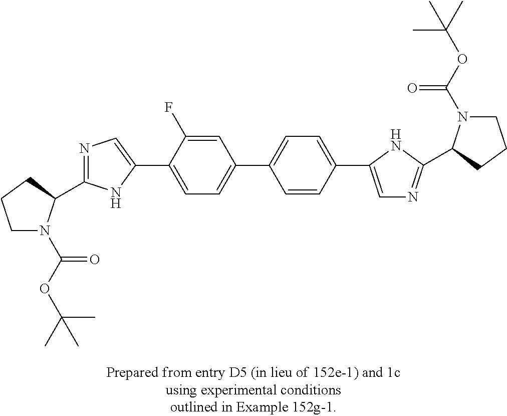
C1N(C(OC(C)(C)C)=O)C(C2=NC=C(C3=CC=C(C4=CC=C(C5=CN=C(C6N(C(OC(C)(C)C)=O)CCC6)N5)C=C4)C=C3F)N2)CC1
